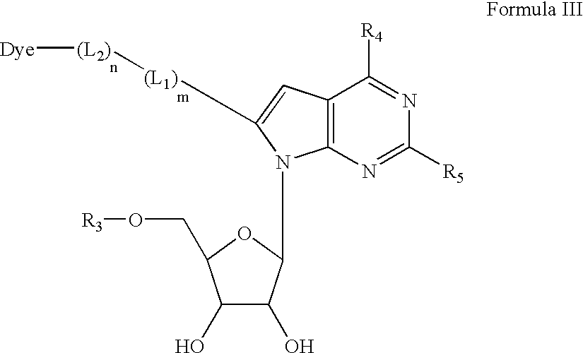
C1(O)C(O)C(N2C3=C(C([R4])=NC([R5])=N3)C=C2[(L1)][(L2)][Dye])OC1CO[R3]
